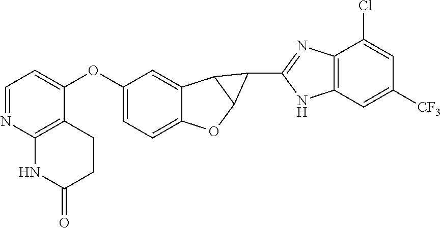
C12=CC=C(OC3=CC=NC4=C3CCC(=O)N4)C=C1C1C(O2)C1C1=NC2=C(C=C([CF3])C=C2Cl)N1
